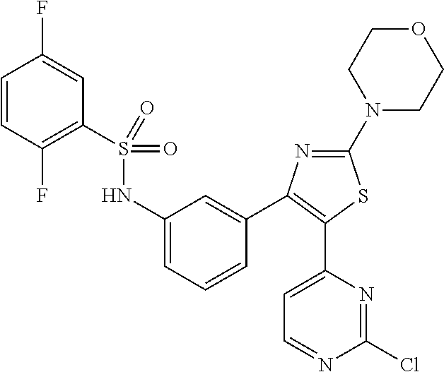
FC1=CC(S(=O)(=O)NC2=CC=CC(C3=C(C4=CC=NC(Cl)=N4)SC(N4CCOCC4)=N3)=C2)=C(F)C=C1
